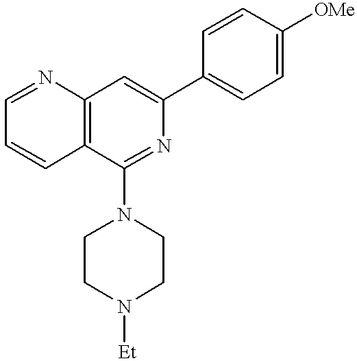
C1=NC2=C(C=C1)C(N1CCN([Et])CC1)=NC(C1=CC=C([OMe])C=C1)=C2
